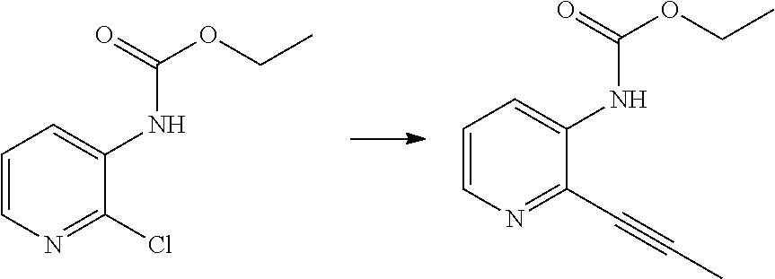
C1=CN=C(Cl)C(NC(OCC)=O)=C1.C1=CN=C(C#CC)C(NC(OCC)=O)=C1
